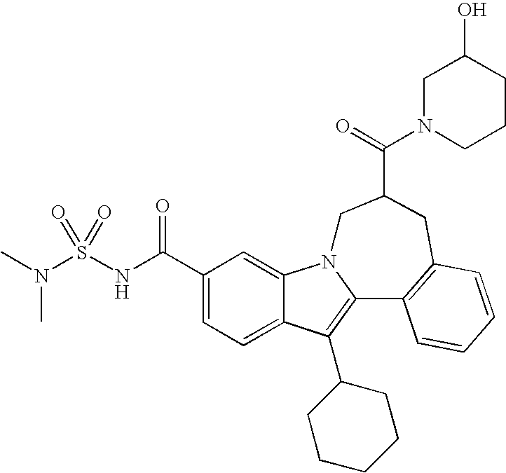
C1(C(NS(N(C)C)(=O)=O)=O)=CC=C2C(=C1)N1C(=C2C2CCCCC2)C2=C(CC(C(=O)N3CCCC(O)C3)C1)C=CC=C2
